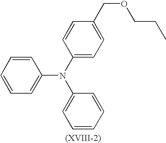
C1=CC=CC(N(C2=CC=C(COCCC)C=C2)C2=CC=CC=C2)=C1
